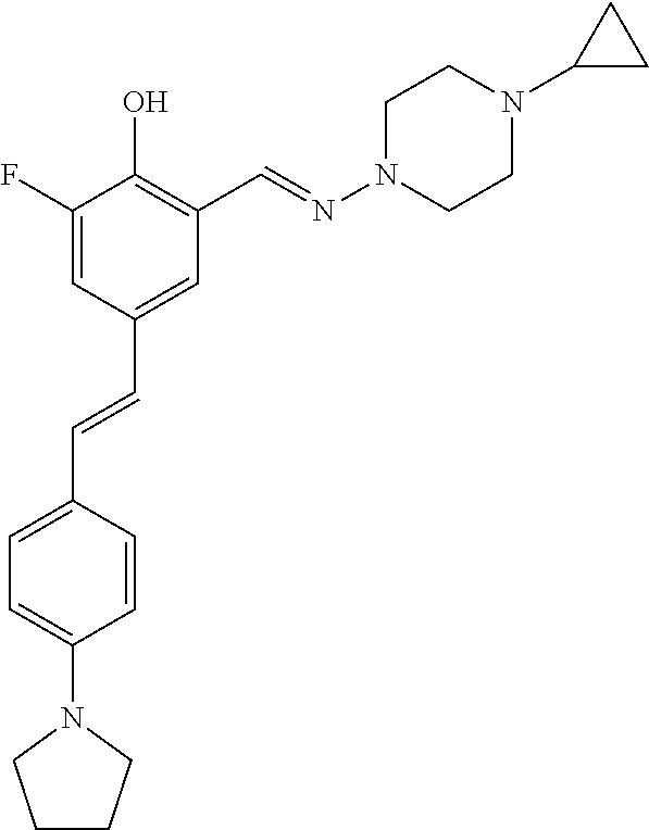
C1=C(F)C(O)=C(C=NN2CCN(C3CC3)CC2)C=C1C=CC1=CC=C(N2CCCC2)C=C1
